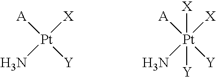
[A][Pt]([Y])([X])N.[A][Pt]([Y])([X])(N)([X])[Y]
